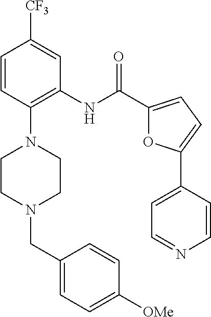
C1=CC(N2CCN(CC3=CC=C([OMe])C=C3)CC2)=C(NC(C2=CC=C(C3=CC=NC=C3)O2)=O)C=C1[CF3]
